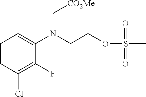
C1=CC(Cl)=C(F)C(N(CCOS(C)(=O)=O)C[CO2Me])=C1
